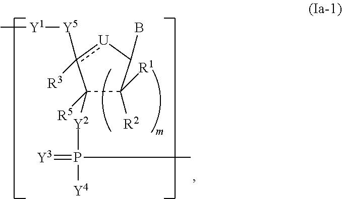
C1([R5])([Y2]P(C)([Y4])=[Y3])C([R1])([R2])C(B)[U]c1([Y5][Y1]C)[R3]
